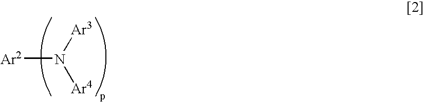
[Ar2]N([Ar3])[Ar4]
